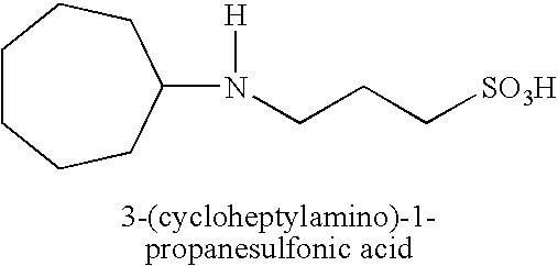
C1(N(CCC[SO3H])[H])CCCCCC1
